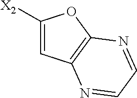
C1=C([X2])OC2=C1N=CC=N2
